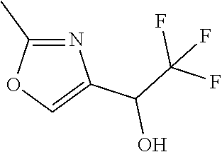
N1=C(C)OC=C1C(C(F)(F)F)O
